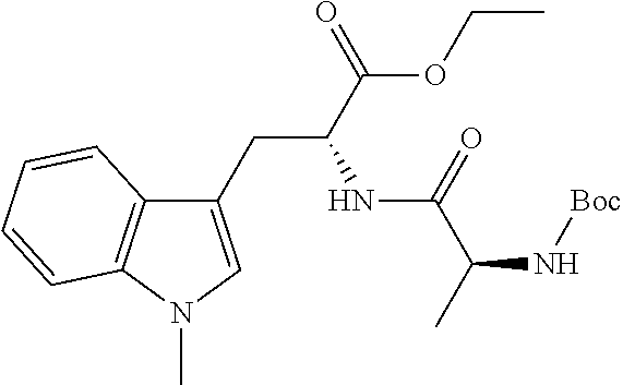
C1(CC(C(=O)OCC)NC(C(N[Boc])C)=O)=CN(C)C2=C1C=CC=C2
